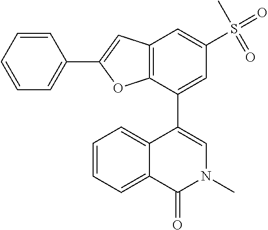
CN1C=C(C2=CC(S(=O)(C)=O)=CC3=C2OC(C2=CC=CC=C2)=C3)C2=CC=CC=C2C1=O
